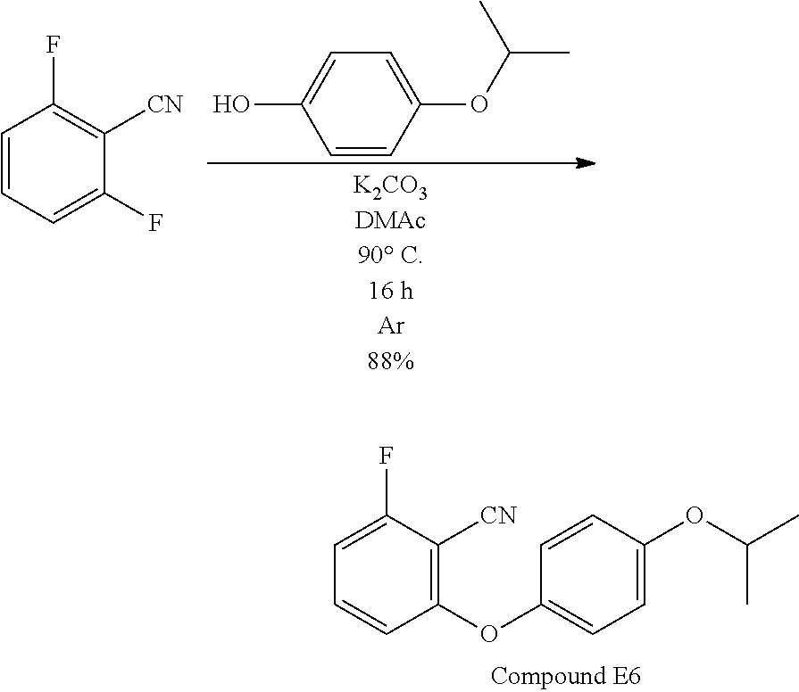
C1(F)=CC=CC(F)=C1[CN].C1=CC(OC(C)C)=CC=C1O.C1(OC2=CC=C(OC(C)C)C=C2)=C([CN])C(F)=CC=C1
